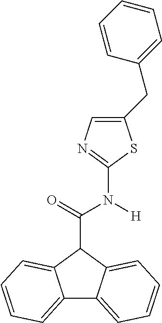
C12=CC=CC=C1C(C(=O)N([H])C1=NC=C(CC3=CC=CC=C3)S1)C1=CC=CC=C21
